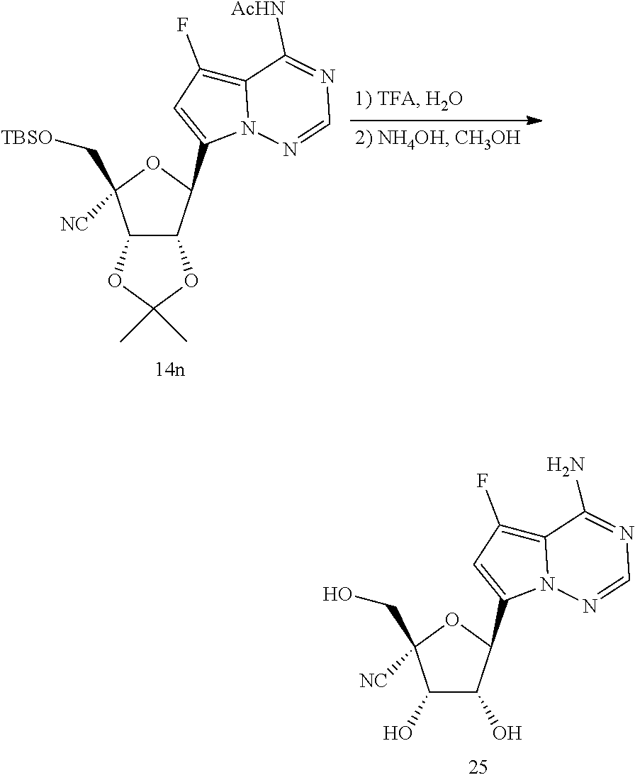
C1(O)C(O)C(C2=CC(F)=C3N2N=CN=C3N)OC1(CO)[NC].C12C(C(C3=CC(F)=C4N3N=CN=C4[AcHN])OC1(C[TBSO])[NC])OC(C)(C)O2
